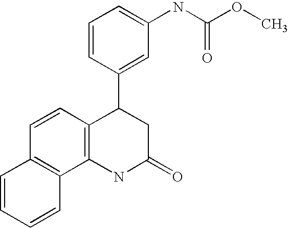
C1=CC2=C(C3=C1C=CC=C3)NC(=O)CC2C1=CC(NC(OC)=O)=CC=C1
